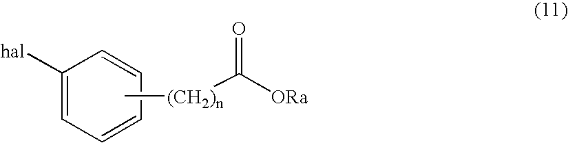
C[(CH2)n]C([ORa])=O.[hal]C1=CC=CC=C1
